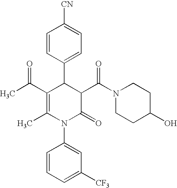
C1=CC(C2C(C(C)=O)=C(C)N(C3=CC([CF3])=CC=C3)C(=O)C2C(N2CCC(O)CC2)=O)=CC=C1[CN]
